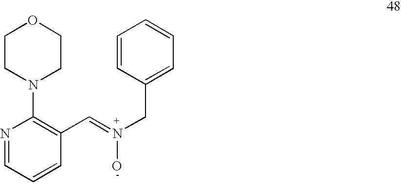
N1=CC=CC(C=N(CC2=CC=CC=C2)O)=C1N1CCOCC1
